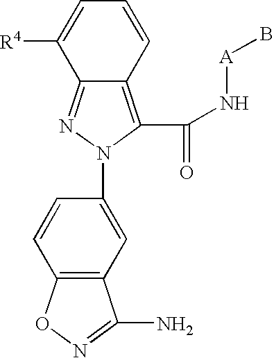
C12=C(C(N[A]B)=O)N(C3=CC4=C(C=C3)ON=C4N)N=C1C([R4])=CC=C2
